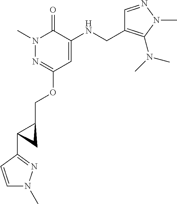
N1(C)N=C(OCC2CC2C2=NN(C)C=C2)C=C(NCC2=C(N(C)C)N(C)N=C2)C1=O
